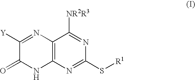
C1([Y])=NC2=C(NC1=O)N=C(S[R1])N=C2[NR2R3]
